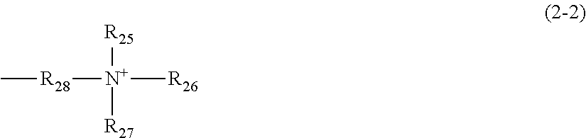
C[R28][N+]([R26])([R25])[R27]
